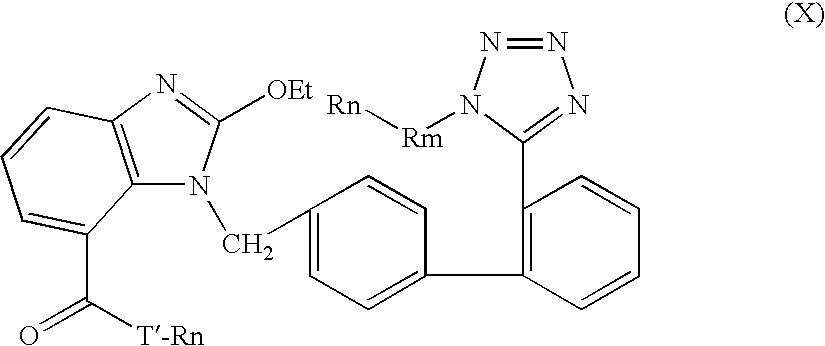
C12=C(N=C([OEt])N1CC1=CC=C(C3=C(C4=NN=NN4[Rm][Rn])C=CC=C3)C=C1)C=CC=C2C([T-Rn])=O
